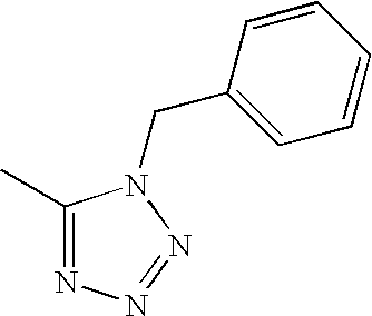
C1(C)=NN=NN1CC1=CC=CC=C1
